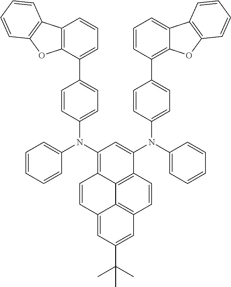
C1=CC2=C3C4=C1C=C(C(C)(C)C)C=C4C=CC3=C(N(C1=CC=CC=C1)C1=CC=C(C3=CC=CC4=C3OC3=C4C=CC=C3)C=C1)C=C2N(C1=CC=CC=C1)C1=CC=C(C2=C3C(=CC=C2)C2=C(O3)C=CC=C2)C=C1
